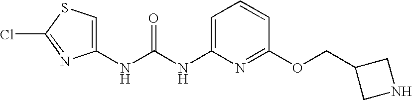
N(C(NC1=CC=CC(OCC2CNC2)=N1)=O)C1=CSC(Cl)=N1
